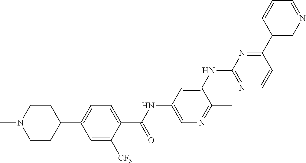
C1=C([CF3])C(C(NC2=CN=C(C)C(NC3=NC=CC(C4=CN=CC=C4)=N3)=C2)=O)=CC=C1C1CCN(C)CC1
